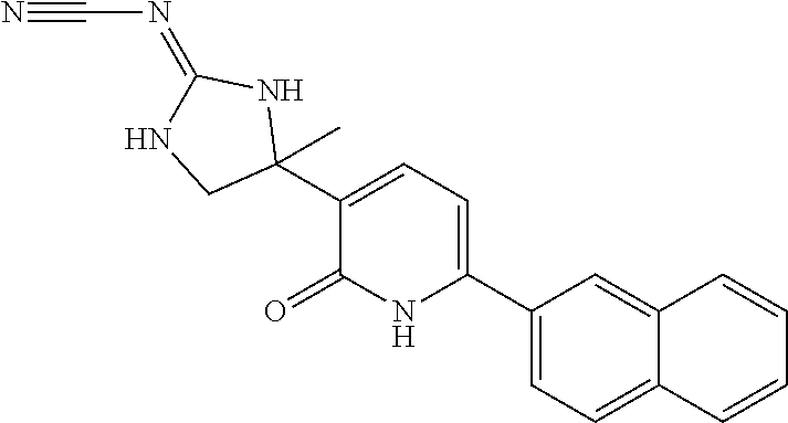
C1(C2=CC=C(C3(C)NC(=NC#N)NC3)C(=O)N2)=CC=C2C(=C1)C=CC=C2
